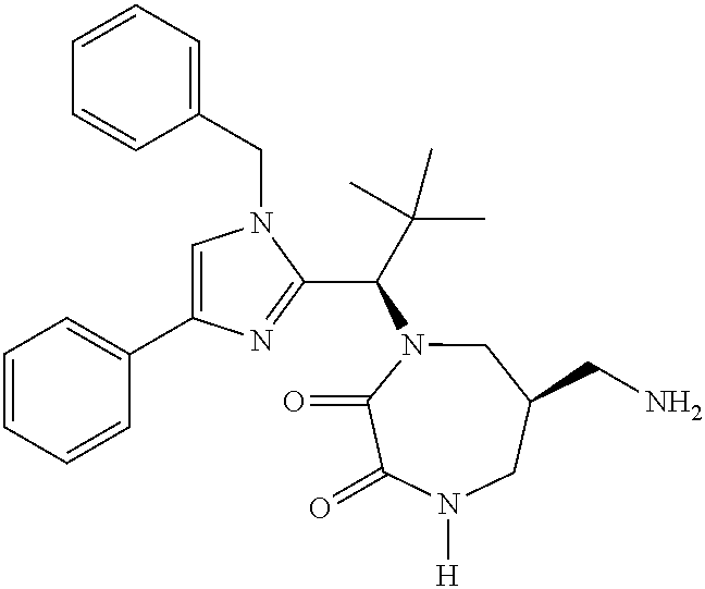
C1=C(C2=CC=CC=C2)N=C(C(C(C)(C)C)N2C(=O)C(=O)N([H])CC(CN)C2)N1CC1=CC=CC=C1
